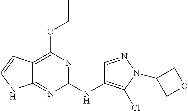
C12=C(OCC)N=C(NC3=C(Cl)N(C4COC4)N=C3)N=C1NC=C2
